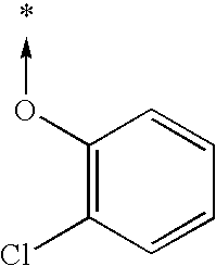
C1(O->C)=C(Cl)C=CC=C1
